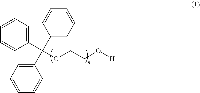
C1(C(C2=CC=CC=C2)(C2=CC=CC=C2)OCCO[H])=CC=CC=C1
